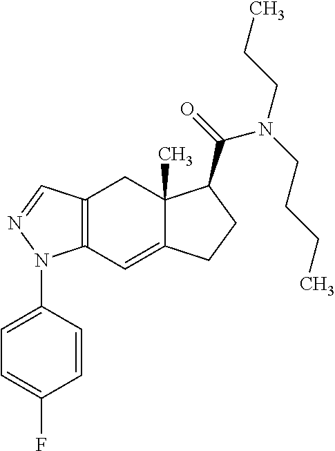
C12=C(C=C3C(C)(C1)C(C(=O)N(CCCC)CCC)CC3)N(C1=CC=C(F)C=C1)N=C2
